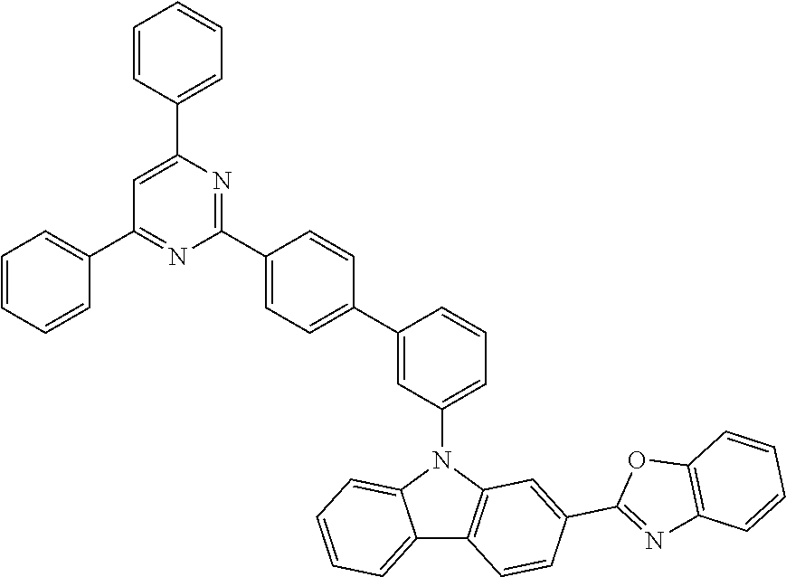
C12=CC=CC=C1N(C1=CC=CC(C3=CC=C(C4=NC(C5=CC=CC=C5)=CC(C5=CC=CC=C5)=N4)C=C3)=C1)C1=C2C=CC(C2=NC3=C(O2)C=CC=C3)=C1
